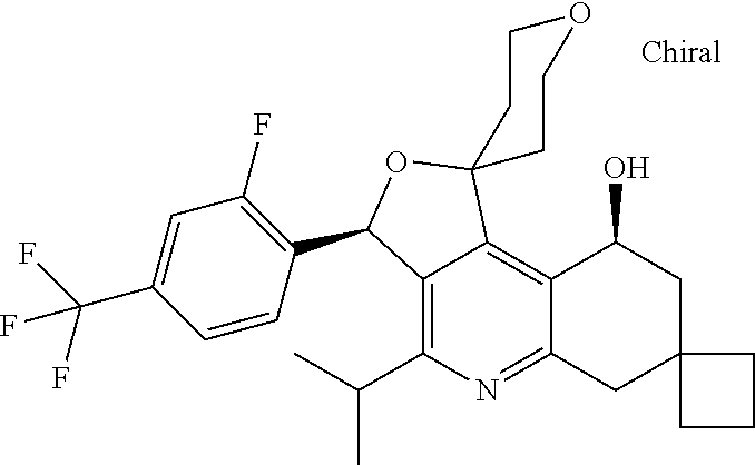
C1=C(C(F)(F)F)C=CC(C2C3=C(C(C)C)N=C4C(=C3C3(O2)CCOCC3)C(O)CC2(C4)CCC2)=C1F
